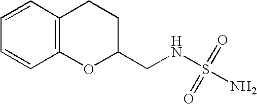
C1=CC2=C(C=C1)OC(CNS(=O)(=O)N)CC2
